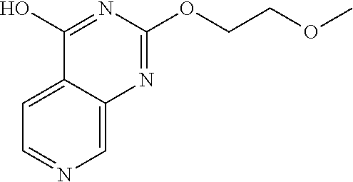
C1=NC=C2C(=C1)C(O)=NC(OCCOC)=N2
